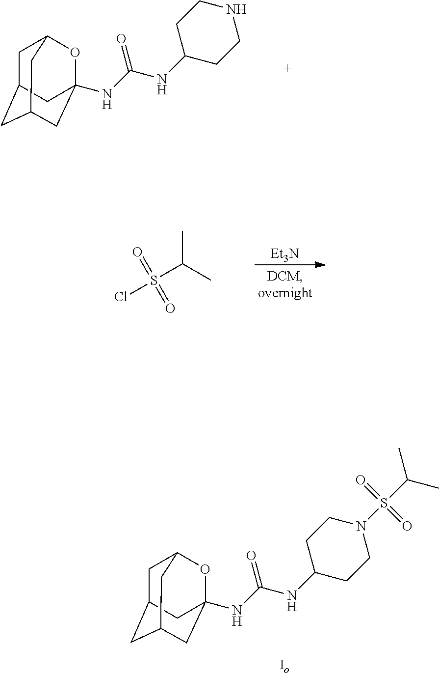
C1C2CC3CC(NC(NC4CCNCC4)=O)(OC1C3)C2.[Et3N].CC(C)S(Cl)(=O)=O.C1C2CC3CC(NC(NC4CCN(S(=O)(=O)C(C)C)CC4)=O)(OC1C3)C2
